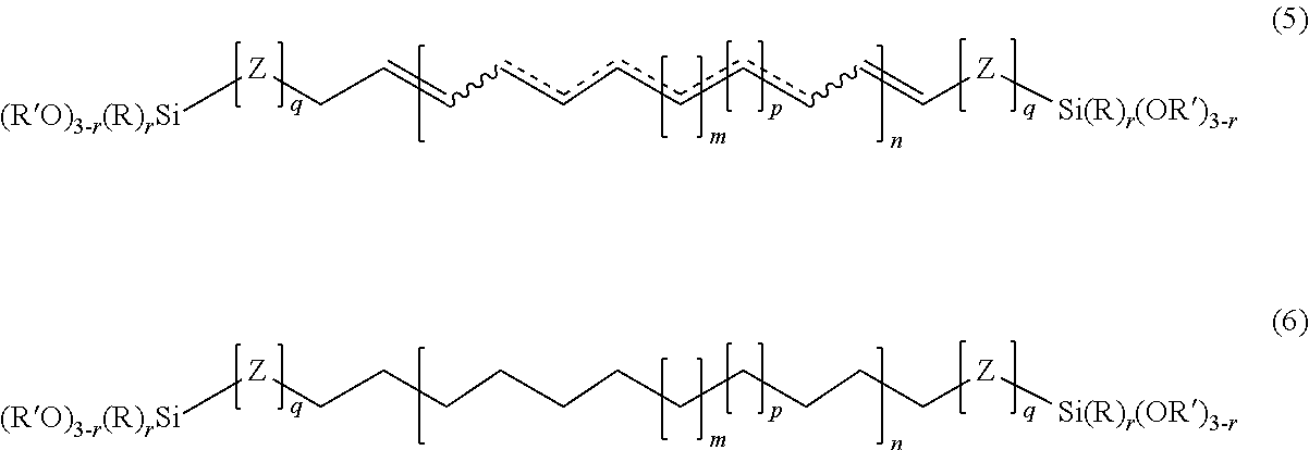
[Z](CC=CccccccC=C[Z][Si(R)r(OR)3-r])[(RO)3-r(R)rSi].[Z](CCCCCCCCCCC[Z][Si(R)r(OR)3-r])[(RO)3-r(R)rSi]
